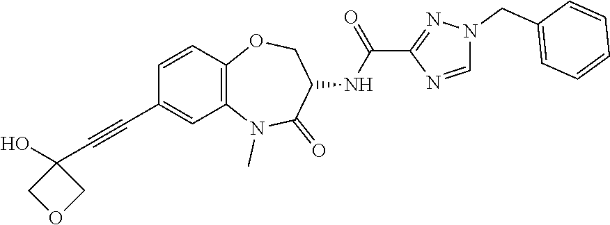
N1(C)C2=C(C=CC(C#CC3(O)COC3)=C2)OCC(NC(C2=NN(CC3=CC=CC=C3)C=N2)=O)C1=O
